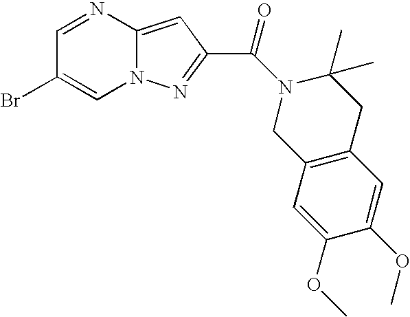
N12C(=CC(C(N3CC4=C(CC3(C)C)C=C(OC)C(OC)=C4)=O)=N1)N=CC(Br)=C2
